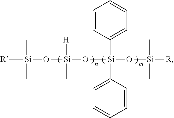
[R][Si](O[Si](O[Si](O[Si]([R])(C)C)(C1=CC=CC=C1)C1=CC=CC=C1)([H])C)(C)C
